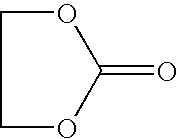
C1OC(=O)OC1
